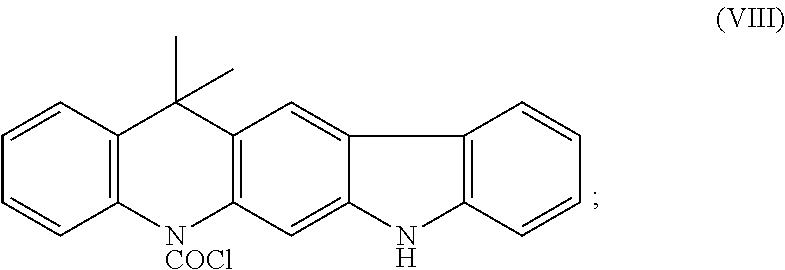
C12=C(C=C3C(=C1)NC1=C3C=CC=C1)C(C)(C)C1=C(C=CC=C1)[NCOCl]2
